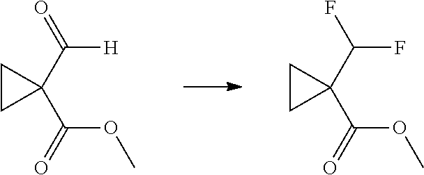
C1CC1(C(F)F)C(OC)=O.C1CC1(C([H])=O)C(OC)=O
